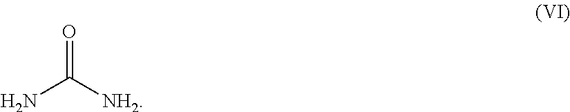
O=C(N)[NH2]
